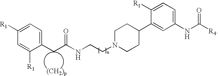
C1(CC(NCCN2CCC(C3=CC(NC([R4])=O)=CC=C3[R1])CC2)=O)=CC=C([R1])C=C1[R1]
